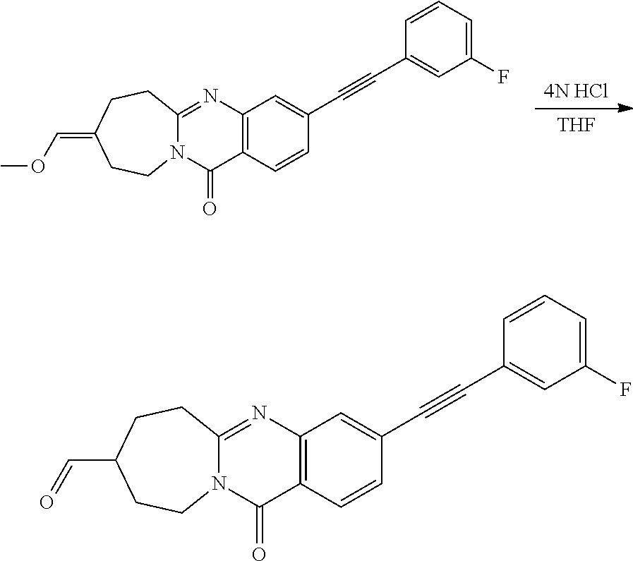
[THF].[4N HCl].C12=C(N=C3N(C1=O)CCC(=COC)CC3)C=C(C#CC1=CC(F)=CC=C1)C=C2.C12=C(N=C3N(C1=O)CCC(C=O)CC3)C=C(C#CC1=CC(F)=CC=C1)C=C2
